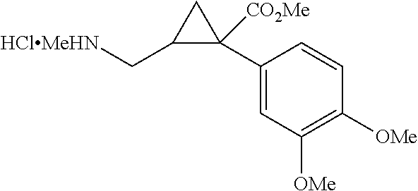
C1(C[HClMeHN])C([CO2Me])(C2=CC([OMe])=C([OMe])C=C2)C1
